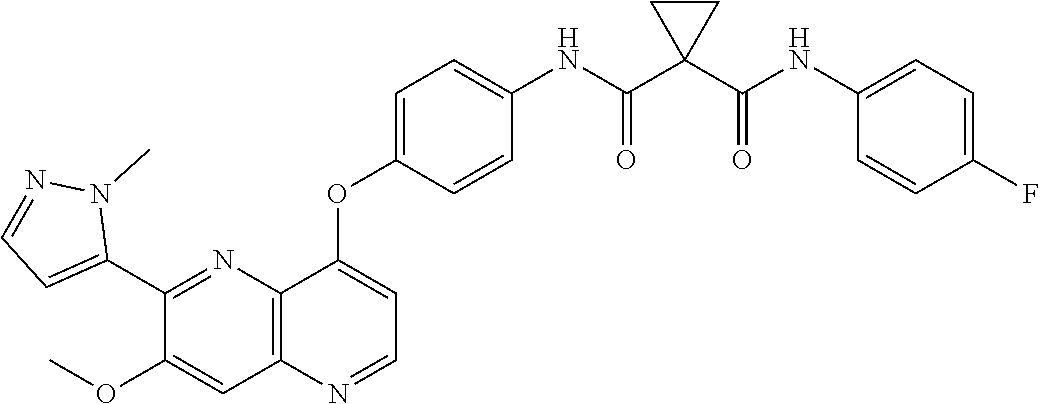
C12=C(N=CC=C1OC1=CC=C(NC(C3(C(NC4=CC=C(F)C=C4)=O)CC3)=O)C=C1)C=C(OC)C(C1=CC=NN1C)=N2
